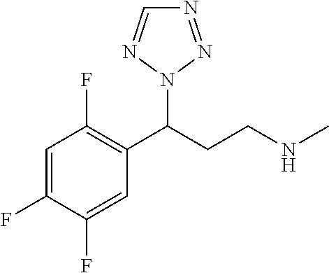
C(CCNC)(N1N=NC=N1)C1=C(F)C=C(F)C(F)=C1
